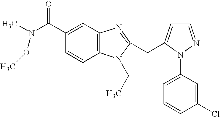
C1(C(N(C)OC)=O)=CC2=C(C=C1)N(CC)C(CC1=CC=NN1C1=CC=CC(Cl)=C1)=N2
